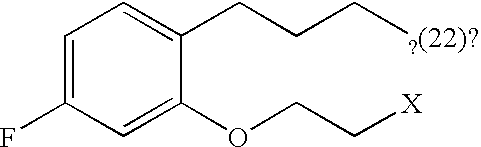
C1=C(F)C=C(OCC[X])C(CCC[?(22)?])=C1
